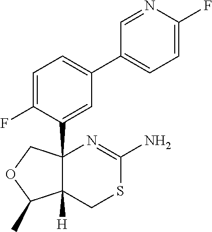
C1=C(F)C(C23C([H])(CSC(N)=N2)C(C)OC3)=CC(C2=CC=C(F)N=C2)=C1
